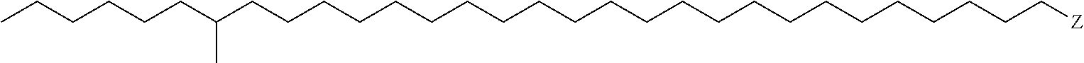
C(CCCCCCCCCCCCCCCCCCC[Z])CCCC(CCCCCC)C
